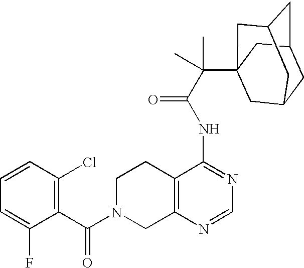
C1N(C(C2=C(Cl)C=CC=C2F)=O)CC2=C(C1)C(NC(=O)C(C13CC4CC(CC(C1)C4)C3)(C)C)=NC=N2
